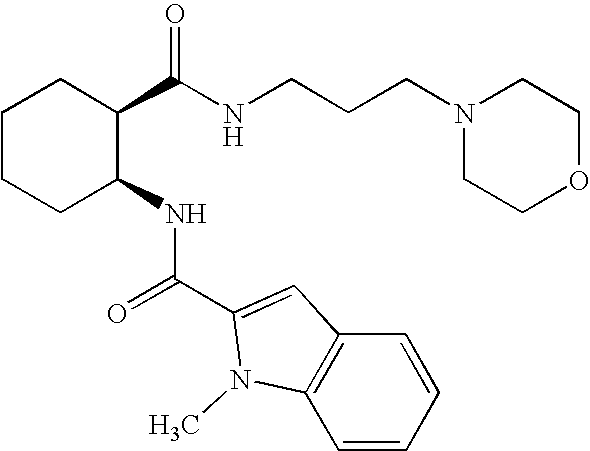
C1CCC(NC(=O)C2=CC3=C(C=CC=C3)N2C)C(C(NCCCN2CCOCC2)=O)C1
